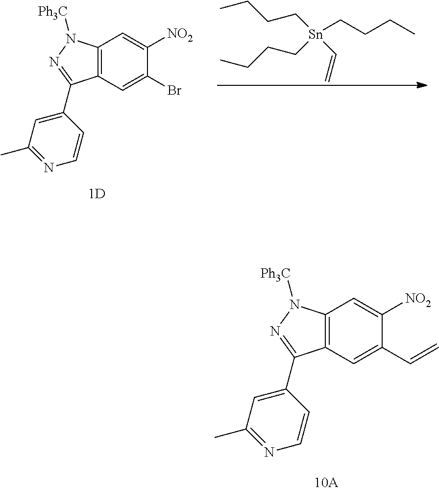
C1(C2=NN([Ph3C])C3=C2C=C(C=C)C([NO2])=C3)=CC(C)=NC=C1.CCCC[Sn](CCCC)(CCCC)C=C.C1(C2=NN([Ph3C])C3=C2C=C(Br)C([NO2])=C3)=CC(C)=NC=C1
